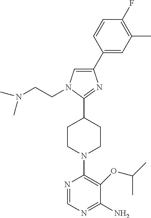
C1(C2CCN(C3=C(OC(C)C)C(N)=NC=N3)CC2)=NC(C2=CC(C)=C(F)C=C2)=CN1CCN(C)C
